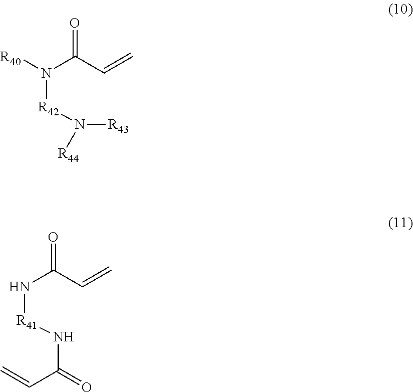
O=C(C=C)N([R40])[R42]N([R44])[R43].O=C(C=C)N[R41]NC(C=C)=O
